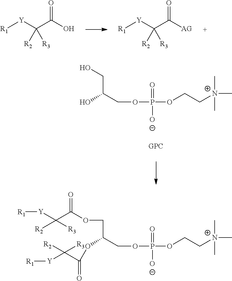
[R1][Y]C(C(O)=O)([R2])[R3].[R1][Y]C(C([AG])=O)([R2])[R3].C(C(COP(OCC[N+](C)(C)C)(=O)[O-])O)O.C(C(COP(OCC[N+](C)(C)C)(=O)[O-])OC(=O)C([Y][R1])([R2])[R3])OC(C([Y][R1])([R2])[R3])=O
